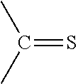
CC(C)=S
